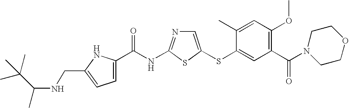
C1=C(SC2=CC(C(N3CCOCC3)=O)=C(OC)C=C2C)SC(NC(=O)C2=CC=C(CNC(C(C)(C)C)C)N2)=N1
